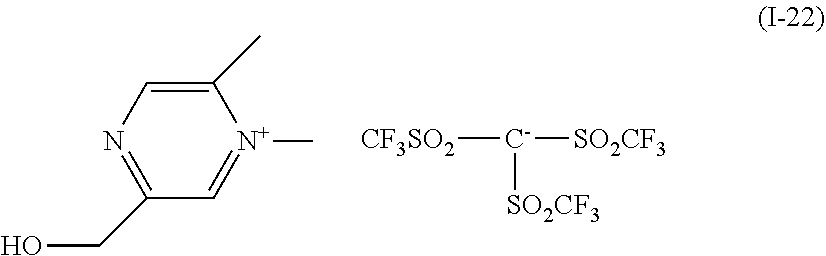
C1(C)=CN=C(CO)C=[N+]1C.[CF3SO2][C-]([SO2CF3])[SO2CF3]
